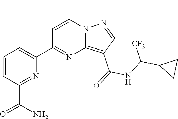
C12=C(C(=O)NC(C3CC3)[CF3])C=NN1C(C)=CC(C1=CC=CC(C(N)=O)=N1)=N2
